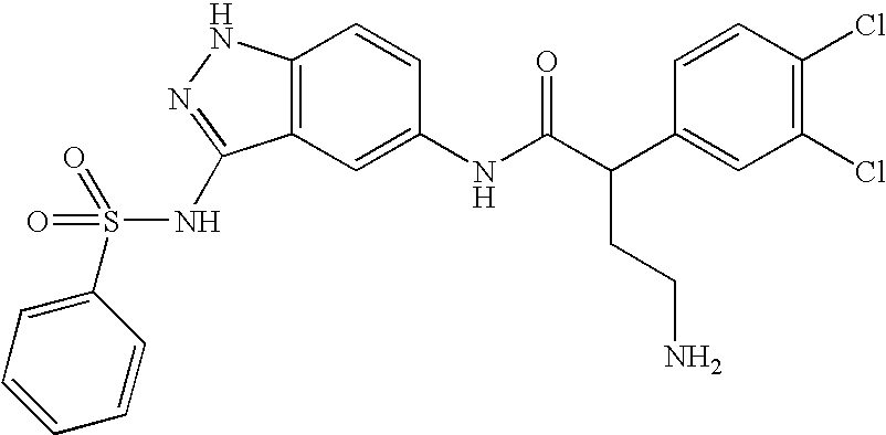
C12=C(C=C(NC(C(C3=CC(Cl)=C(Cl)C=C3)CCN)=O)C=C1)C(NS(=O)(=O)C1=CC=CC=C1)=NN2
